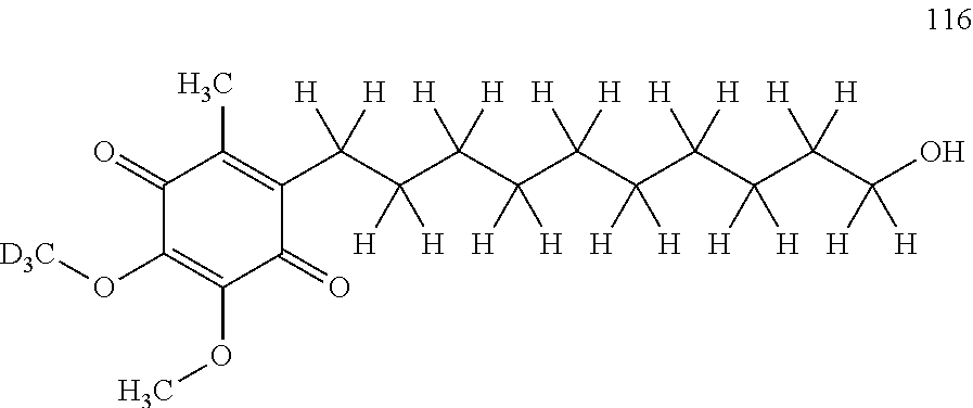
C1(=O)C(O[D3C])=C(OC)C(=O)C(C(C(C(C(C(C(C(C(C(C(O)([H])[H])([H])[H])([H])[H])([H])[H])([H])[H])([H])[H])([H])[H])([H])[H])([H])[H])([H])[H])=C1C
